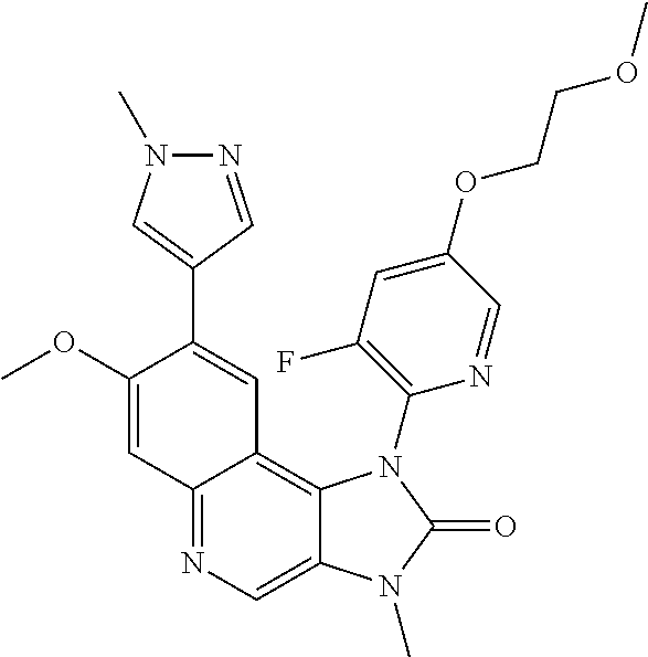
C12=NC=C3C(=C1C=C(C1=CN(C)N=C1)C(OC)=C2)N(C1=C(F)C=C(OCCOC)C=N1)C(=O)N3C
